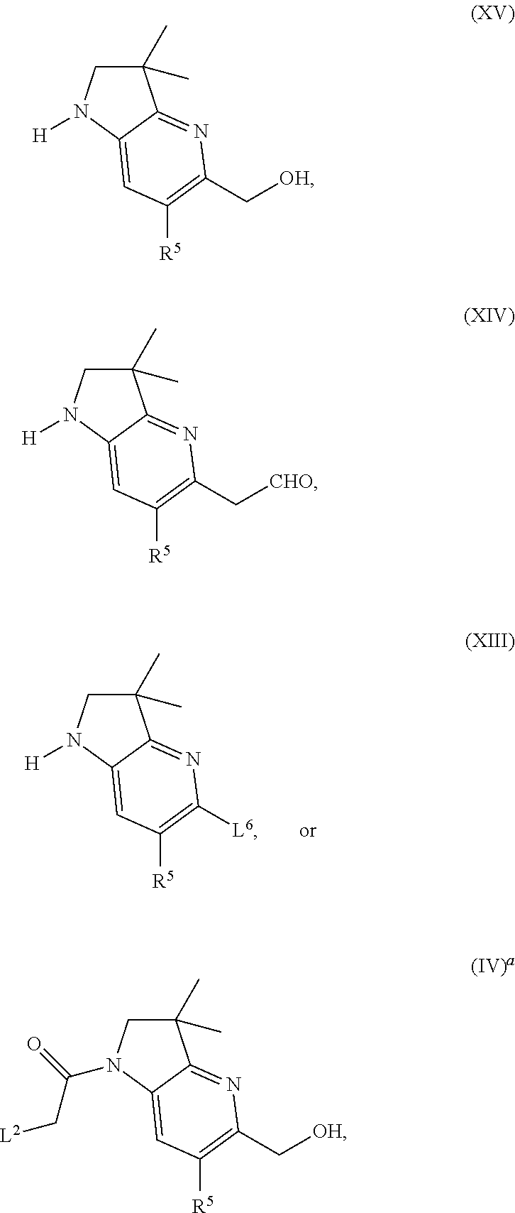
C1(C)(C)CN([H])C2=CC([R5])=C([L6])N=C12.C1(C)(C)CN(C(=O)C[L2])C2=CC([R5])=C(C[OH])N=C12.C1(C)(C)CN([H])C2=CC([R5])=C(C[OH])N=C12.C1(C)(C)CN([H])C2=CC([R5])=C(C[CHO])N=C12
